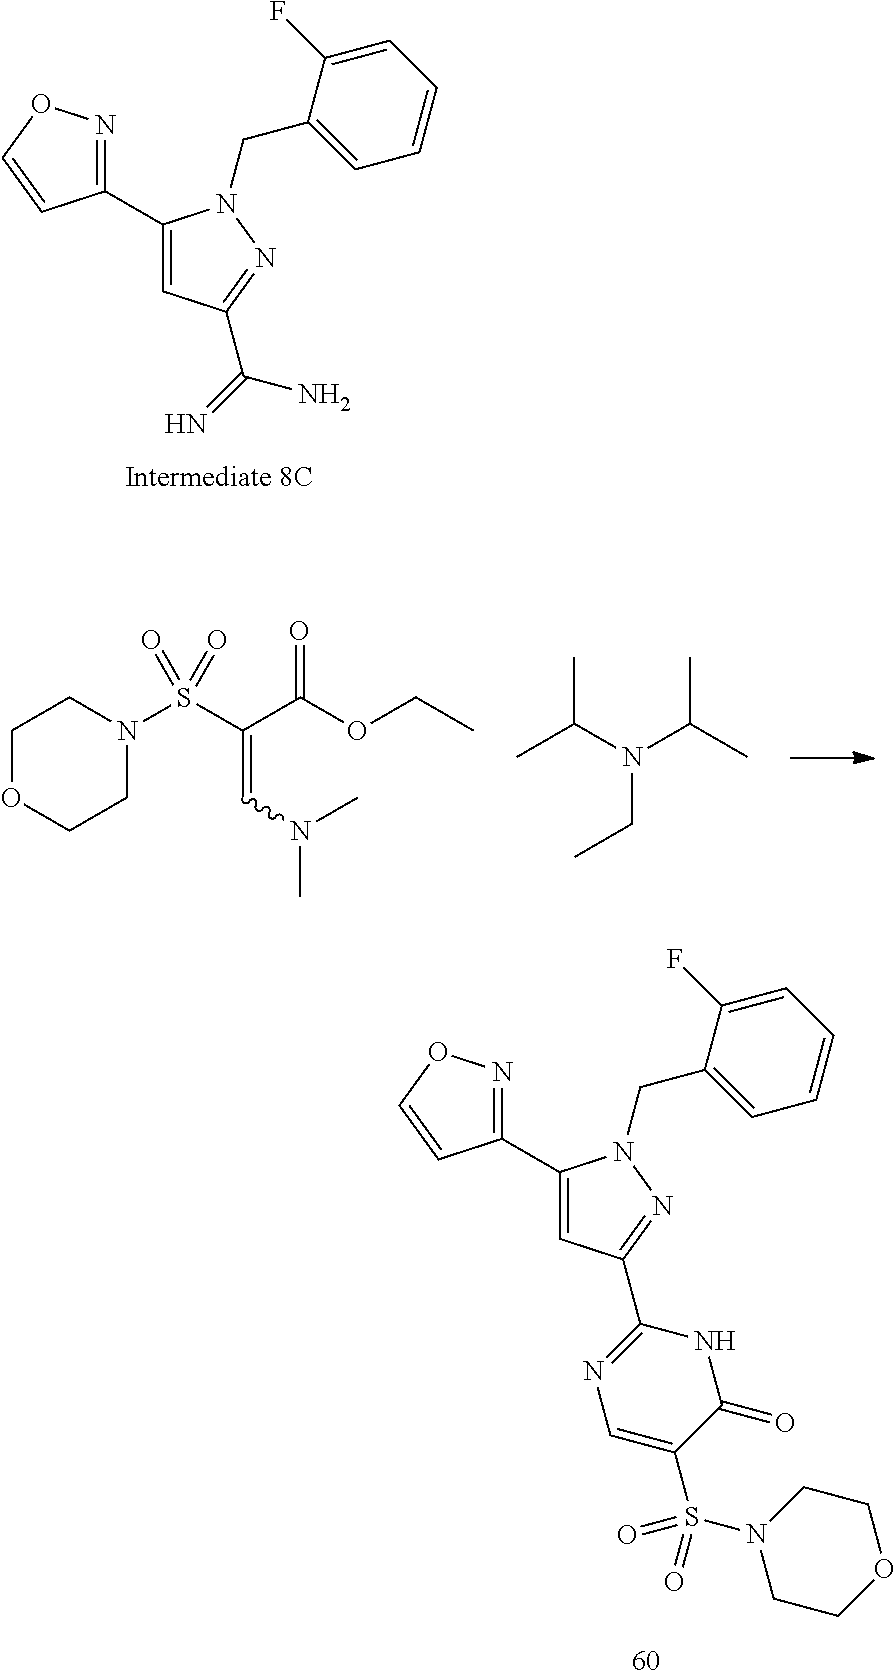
C1=CC=C(F)C(CN2C(C3=NOC=C3)=CC(C(=N)N)=N2)=C1.C1=CC=C(F)C(CN2C(C3=NOC=C3)=CC(C3=NC=C(S(=O)(N4CCOCC4)=O)C(=O)N3)=N2)=C1.C1OCCN(S(C(C(OCC)=O)=CN(C)C)(=O)=O)C1.CC(C)N(C(C)C)CC
